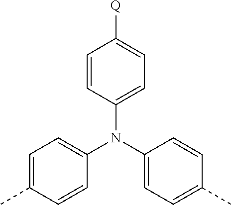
C1=CC(N(C2=CC=C(C)C=C2)C2=CC=C(C)C=C2)=CC=C1[Q]
